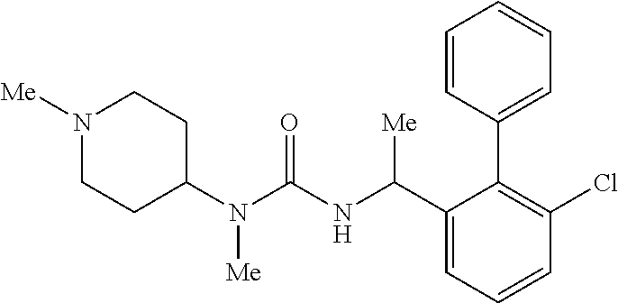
N1([Me])CCC(N(C(=O)NC(C2=CC=CC(Cl)=C2C2=CC=CC=C2)[Me])[Me])CC1
